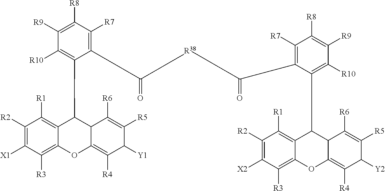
C1([R2])=C([X1])C([R3])=C2C(=C1[R1])C(CCC1=C([R10])C([R9])=C([R8])C([R7])=C1CCC(CC[R38]CCC(=O)CCC1=C([R7])C([R8])=C([R9])C([R10])=C1CCC1C3=C([R1])C([R2])=C([X2])C([R3])=C3OC3=C([R4])C([Y2])C([R5])=C([R6])C13)=O)C1C(=C([R4])C([Y1])C([R5])=C1[R6])O2
